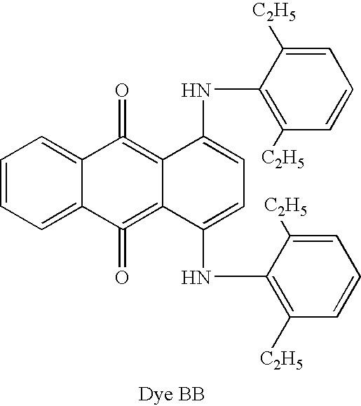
C1=CC=C2C(=C1)C(=O)=C1C(=C2=O)C(NC2=C([C2H5])C=CC=C2[C2H5])=CC=C1NC1=C([C2H5])C=CC=C1[C2H5]
